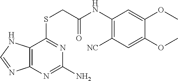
C1(NC(=O)CSC2=NC(N)=NC3=C2NC=N3)=C([NC])C=C(OC)C(OC)=C1
